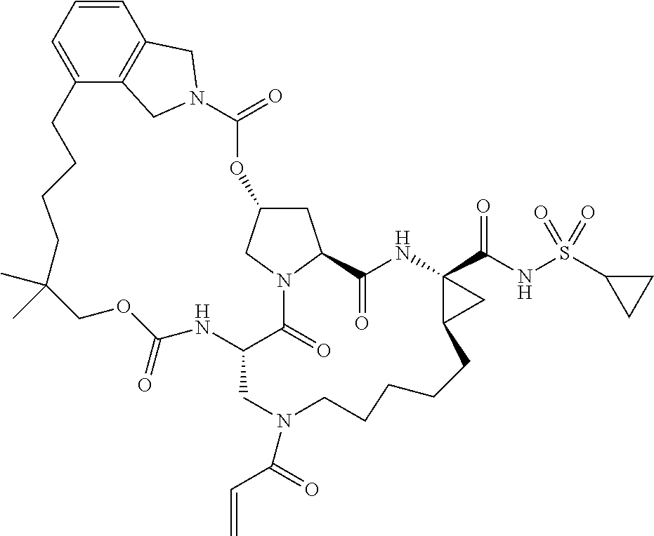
C12=CC=CC3=C1CN(C3)C(=O)OC1CC3N(C1)C(=O)C(NC(=O)OCC(C)(C)CCCC2)CN(C(C=C)=O)CCCCCC1C(C(=O)NS(C2CC2)(=O)=O)(NC3=O)C1
